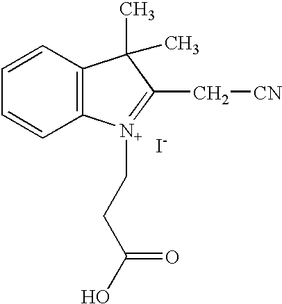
C12=C(C=CC=C1)C(C)(C)C(C[CN])=[N+]2CCC(O)=O.[I-]
